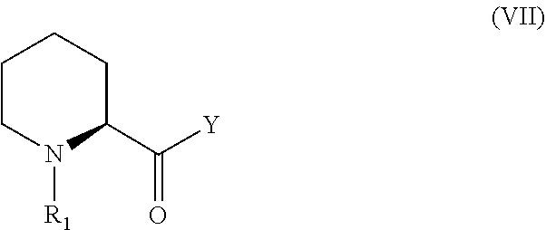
O=C([Y])C1CCCCN1[R1]
